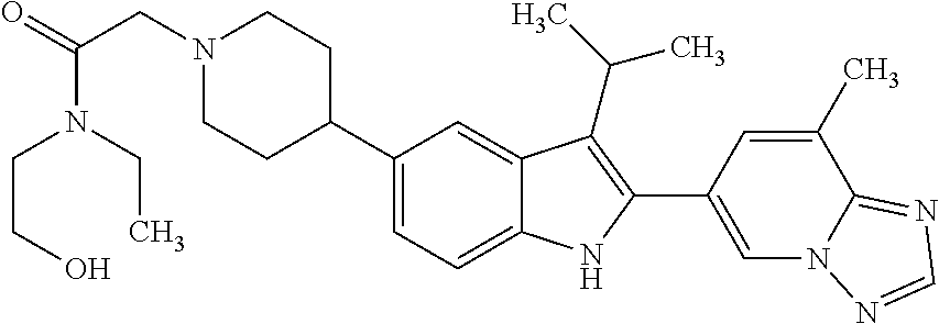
N1(CC(=O)N(CC)CCO)CCC(C2=CC=C3C(=C2)C(C(C)C)=C(C2=CN4C(=NC=N4)C(C)=C2)N3)CC1
